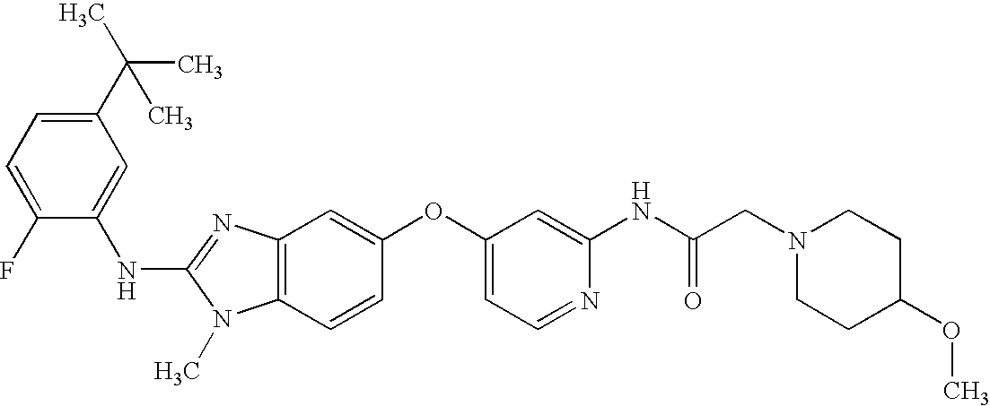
C1(NC2=NC3=C(N2C)C=CC(OC2=CC=NC(NC(CN4CCC(OC)CC4)=O)=C2)=C3)=CC(C(C)(C)C)=CC=C1F
